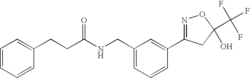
C(C(NCC1=CC=CC(C2=NOC(C(F)(F)F)(O)C2)=C1)=O)CC1=CC=CC=C1
